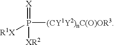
P([R1X])([XR2])(=[X])[(CY1Y2)nC(O)OR3]
